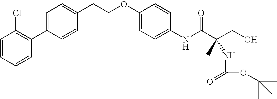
C1=CC=CC(C2=CC=C(CCOC3=CC=C(NC(C(CO)(C)NC(=O)OC(C)(C)C)=O)C=C3)C=C2)=C1Cl
